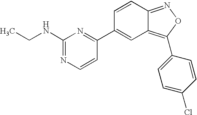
C(C)NC1=NC=CC(C2=CC3=C(C4=CC=C(Cl)C=C4)ON=C3C=C2)=N1
